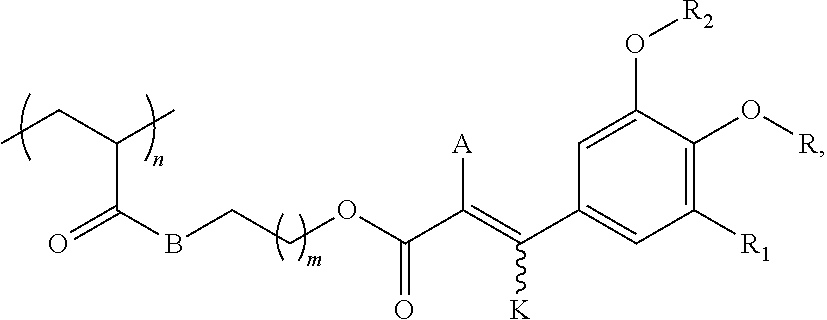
CCC(C(=O)BCCOC(C(=C(C1=CC([R1])=C(O[R])C(O[R2])=C1)[K])[A])=O)C
